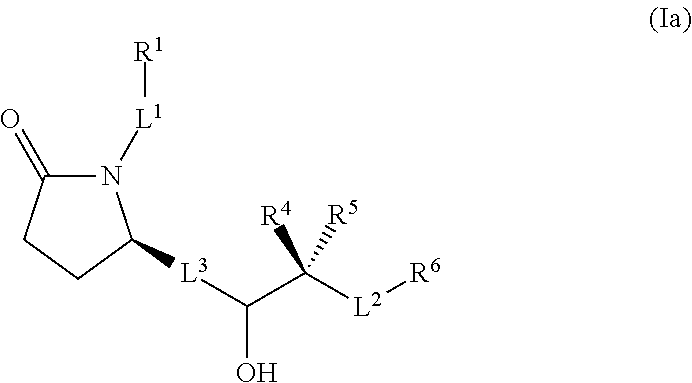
N1([L1][R1])C(=O)CCC1[L3]C(O)C([L2][R6])([R4])[R5]
